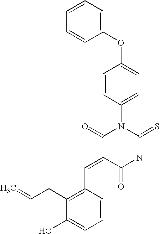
C1(OC2=CC=C(N3C(=O)C(=CC4=C(CC=C)C(O)=CC=C4)C(=O)NC3=S)C=C2)=CC=CC=C1
